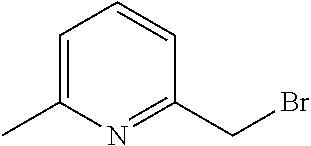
BrCC1=NC(C)=CC=C1
